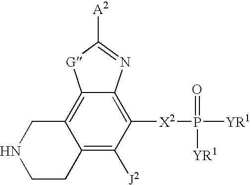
C12=C([J2])C([X2]P(=O)([YR1])[YR1])=C3C(=C1CNCC2)[G]C([A2])=N3
